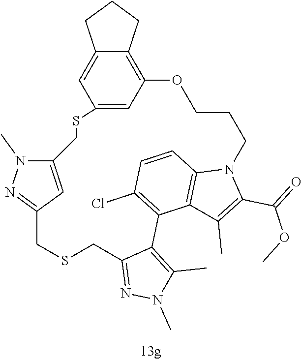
C12=CC(=C3C(=C1)CCC3)OCCCN1C3=C(C(=C(Cl)C=C3)C3=C(C)N(C)N=C3CSCC3=NN(C)C(=C3)CS2)C(C)=C1C(=O)OC
